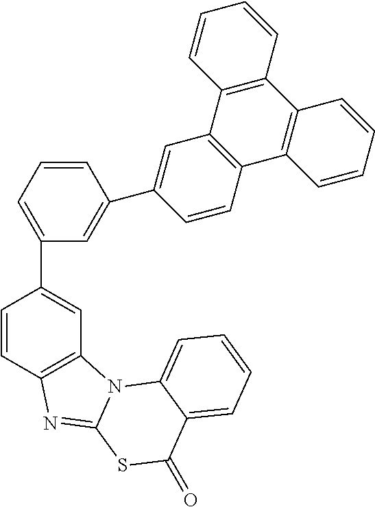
C1(C2=CC3=C(C=C2)N=C2N3C3=CC=CC=C3C(=O)S2)=CC=CC(C2=CC3=C(C=C2)C2=C(C4=C3C=CC=C4)C=CC=C2)=C1
